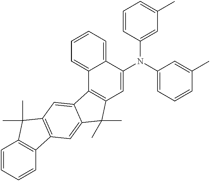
C1=CC(N(C2=CC=CC(C)=C2)C2=CC3=C(C4=CC=CC=C24)C2=CC4=C(C=C2C3(C)C)C2=C(C4(C)C)C=CC=C2)=CC(C)=C1
